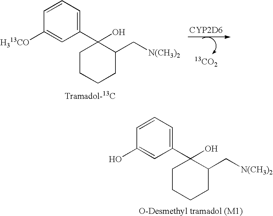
C1=CC=C(C2(O)CCCCC2C[N(CH3)2])C=C1O.[CYP2D6].[13CO2].C1=CC=C(C2(O)CCCCC2C[N(CH3)2])C=C1[H313CO]
